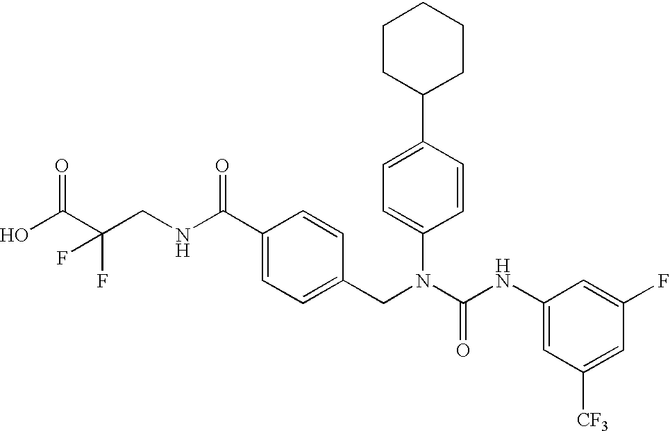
OC(C(CNC(C1=CC=C(CN(C(NC2=CC([CF3])=CC(F)=C2)=O)C2=CC=C(C3CCCCC3)C=C2)C=C1)=O)(F)F)=O
